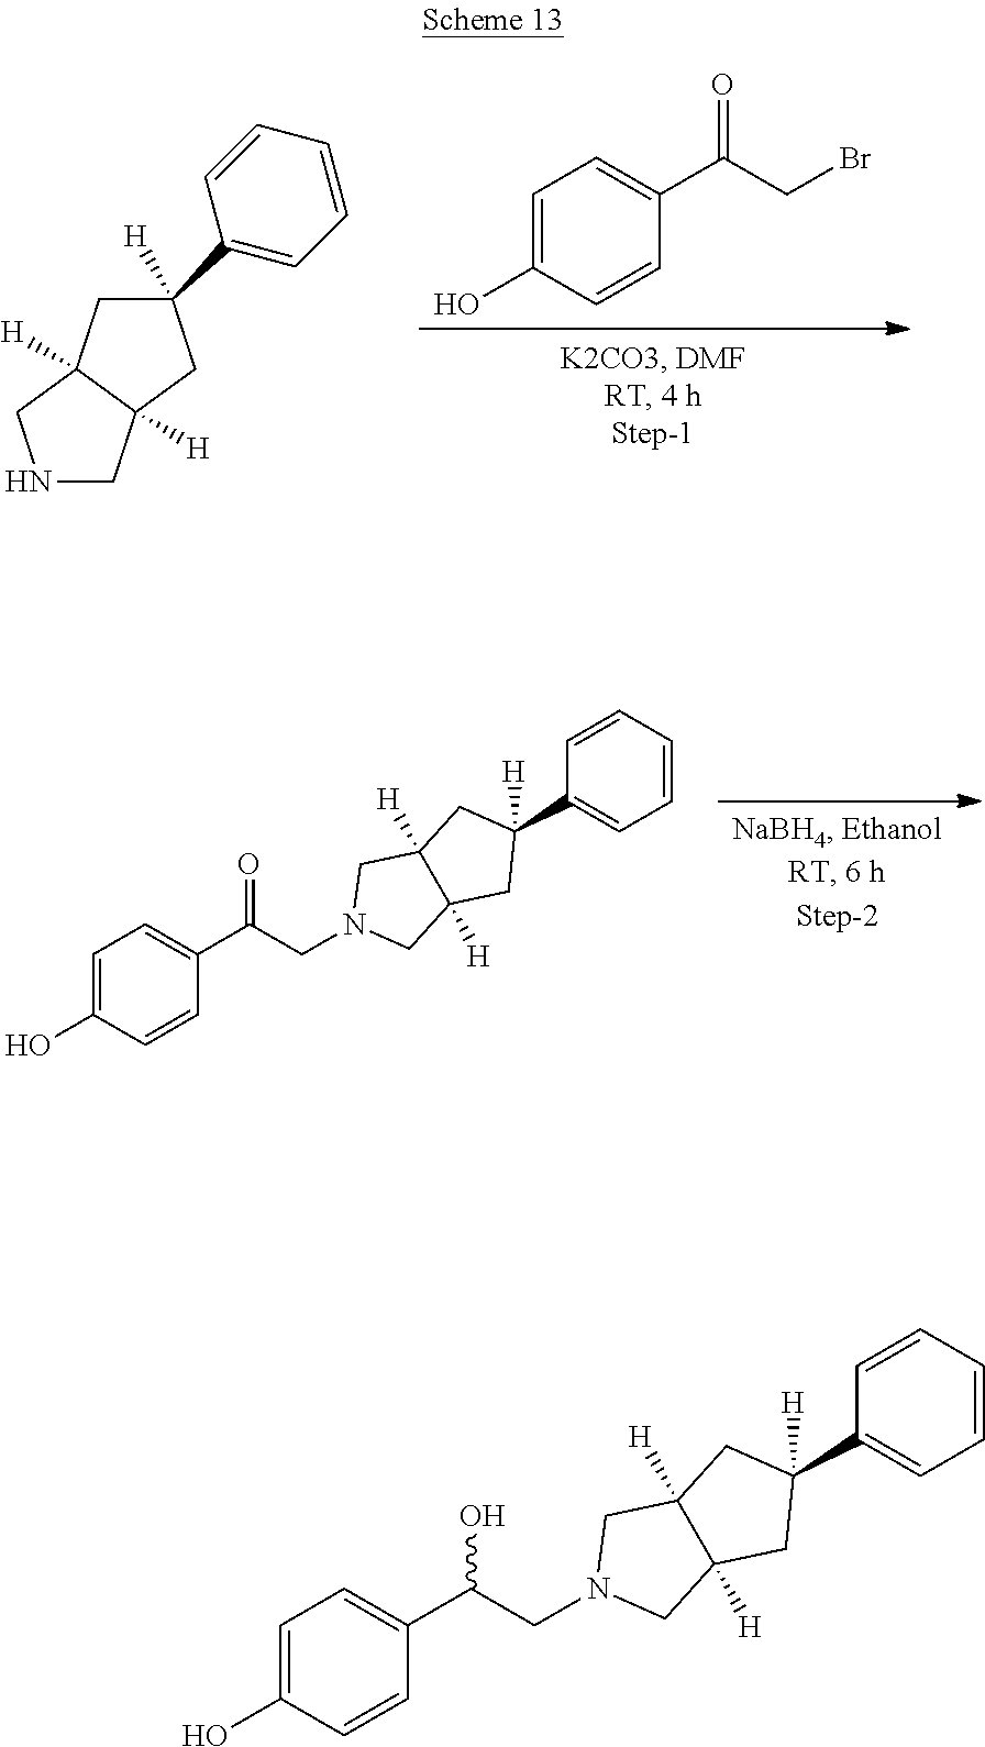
N1CC2([H])C([H])(C1)CC(C1=CC=CC=C1)([H])C2.C1=C(O)C=CC(C(CBr)=O)=C1.C1=C(O)C=CC(C(=O)CN2CC3([H])C([H])(C2)CC(C2=CC=CC=C2)([H])C3)=C1.C1=C(O)C=CC(C(O)CN2CC3([H])C([H])(C2)CC(C2=CC=CC=C2)([H])C3)=C1
